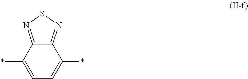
C1=C(*)C2=NSN=C2C(*)=C1
